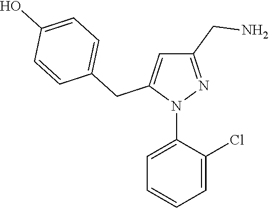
N1(C2=CC=CC=C2Cl)N=C(CN)C=C1CC1=CC=C(O)C=C1
